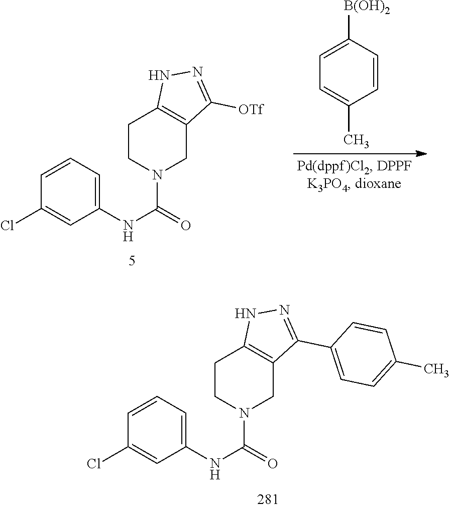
C1=CC([B(OH)2])=CC=C1C.C1(NC(N2CC3=C(CC2)NN=C3[OTf])=O)=CC=CC(Cl)=C1.C1(NC(N2CC3=C(CC2)NN=C3C2=CC=C(C)C=C2)=O)=CC=CC(Cl)=C1
